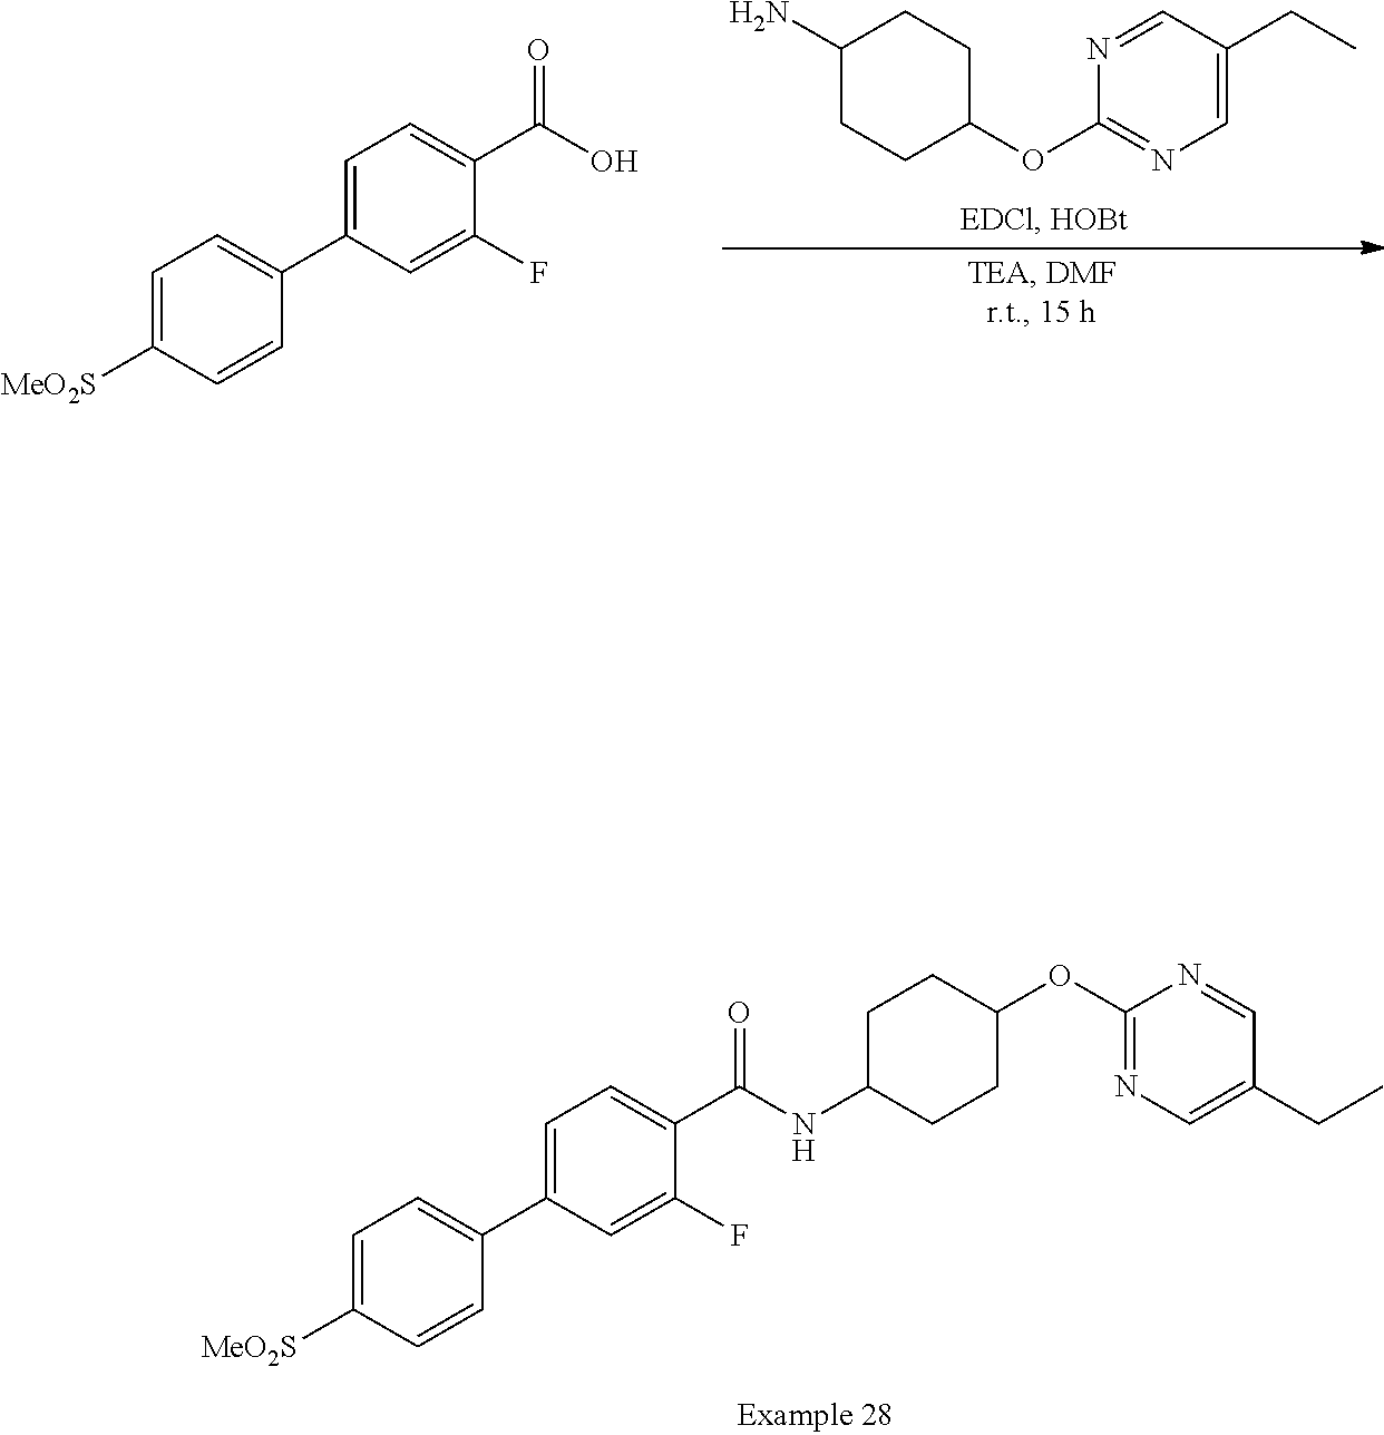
C1(N)CCC(OC2=NC=C(CC)C=N2)CC1.C1=C([MeO2S])C=CC(C2=CC=C(C(O)=O)C(F)=C2)=C1.C1=C([MeO2S])C=CC(C2=CC=C(C(NC3CCC(OC4=NC=C(CC)C=N4)CC3)=O)C(F)=C2)=C1
